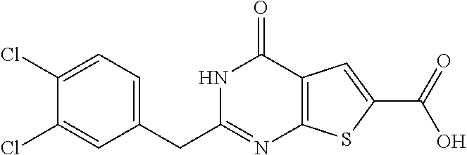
C1(CC2=NC3=C(C(=O)N2)C=C(C(=O)O)S3)=CC=C(Cl)C(Cl)=C1
